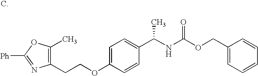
C1=C(OCCC2=C(C)OC([Ph])=N2)C=CC(C(NC(OCC2=CC=CC=C2)=O)C)=C1
